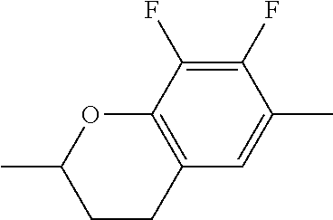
O1C2=C(C=C(C)C(F)=C2F)CCC1C
